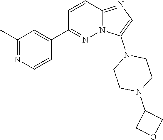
C1=C(N2CCN(C3COC3)CC2)N2C(=N1)C=CC(C1=CC(C)=NC=C1)=N2
